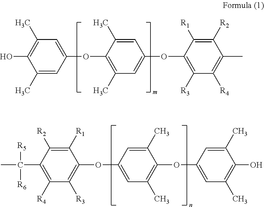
C1(C)=CC(OC2=C(C)C=C(OC3=C([R3])C([R4])=C(C)C([R2])=C3[R1])C=C2C)=CC(C)=C1O.C(C1=C([R4])C([R3])=C(OC2=CC(C)=C(OC3=CC(C)=C(O)C(C)=C3)C(C)=C2)C([R1])=C1[R2])([R5])([R6])C
